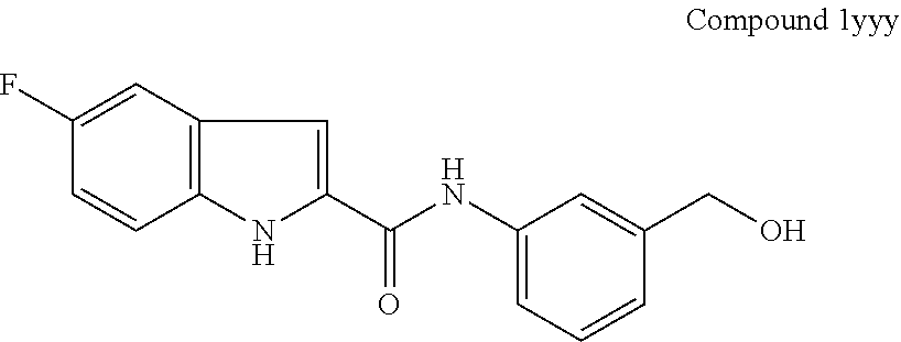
C1(F)=CC2=C(C=C1)NC(C(NC1=CC=CC(CO)=C1)=O)=C2
